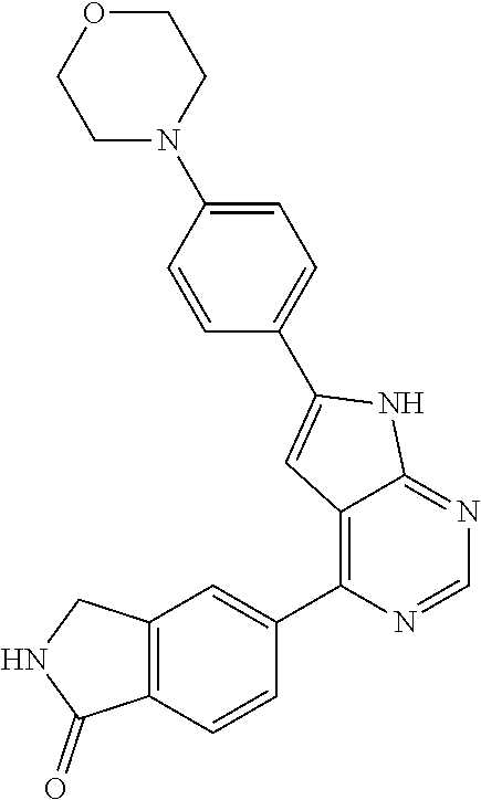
C12=C(C=C(C3=C4C(=NC=N3)NC(C3=CC=C(N5CCOCC5)C=C3)=C4)C=C1)CNC2=O
